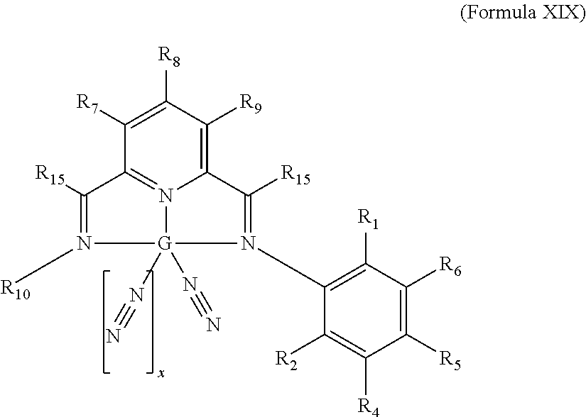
C1([R7])=C([R8])C([R9])=C2N3=C1C([R15])=N([R10])[G]3(N#N)(N#N)N(C1=C([R1])C([R6])=C([R5])C([R4])=C1[R2])=C2[R15]
